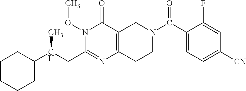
C1CCCC(C(CC2=NC3=C(C(=O)N2OC)CN(C(C2=CC=C([CN])C=C2F)=O)CC3)C)C1
